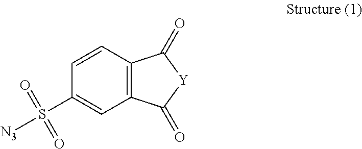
C1=CC2=C(C=C1S(=O)(=O)[N3])C(=O)[Y]C2=O
